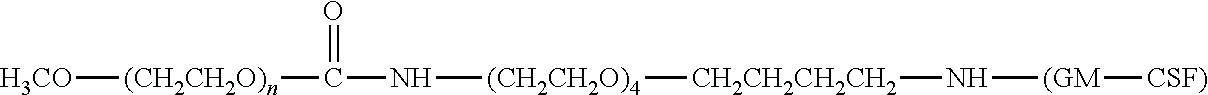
[H3CO][(CH2CH2O)n]C(N[(CH2CH2O)4][CH2CH2CH2CH2]N[(GM][CSF)])=O
